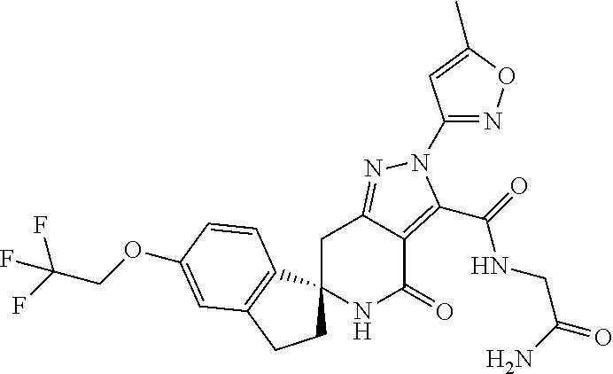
C1C2=NN(C3=NOC(C)=C3)C(C(=O)NCC(=O)N)=C2C(=O)NC12CCC1=C2C=CC(OCC(F)(F)F)=C1
